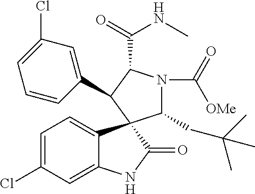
C1(CC(C)(C)C)N(C(=O)[OMe])C(C(=O)NC)C(C2=CC(Cl)=CC=C2)C12C1=CC=C(Cl)C=C1NC2=O
